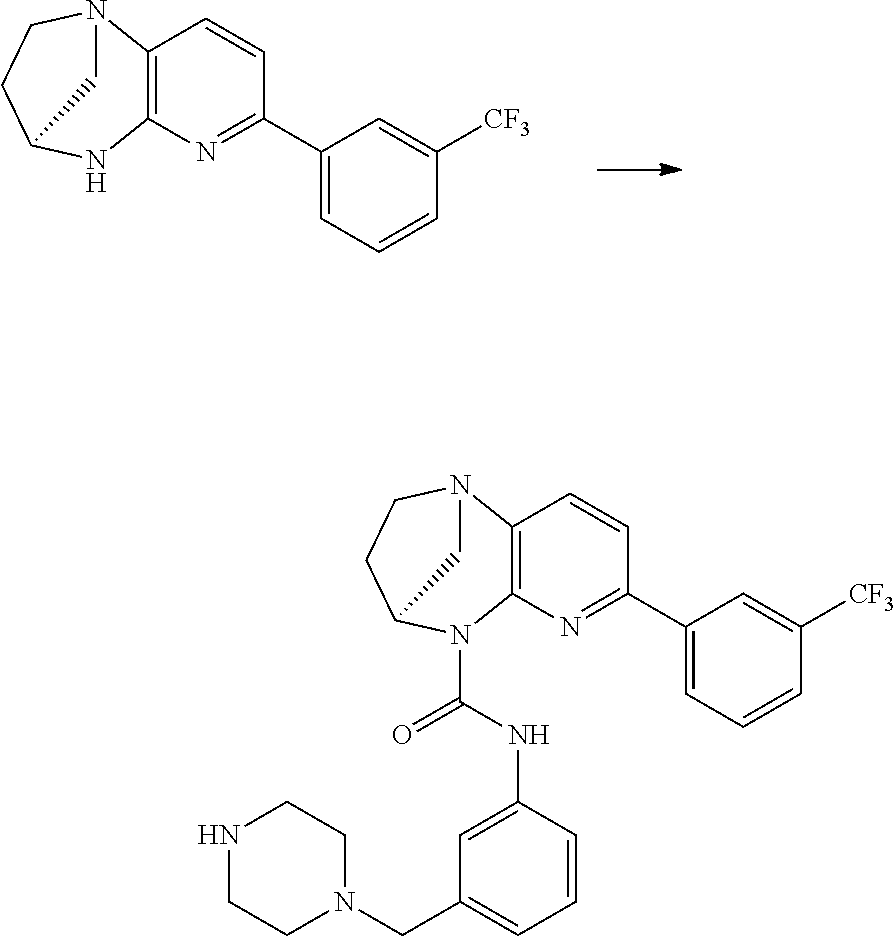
C12=C(N=C(C3=CC=CC([CF3])=C3)C=C1)NC1CCN2C1.C12=C(N=C(C3=CC=CC([CF3])=C3)C=C1)N(C(NC1=CC(CN3CCNCC3)=CC=C1)=O)C1CCN2C1
